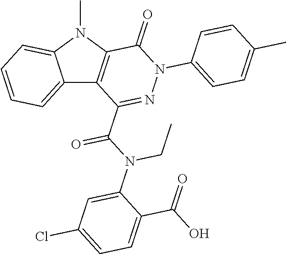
C12=CC=CC=C1N(C)C1=C2C(C(N(C2=CC(Cl)=CC=C2C(O)=O)CC)=O)=NN(C2=CC=C(C)C=C2)C1=O
